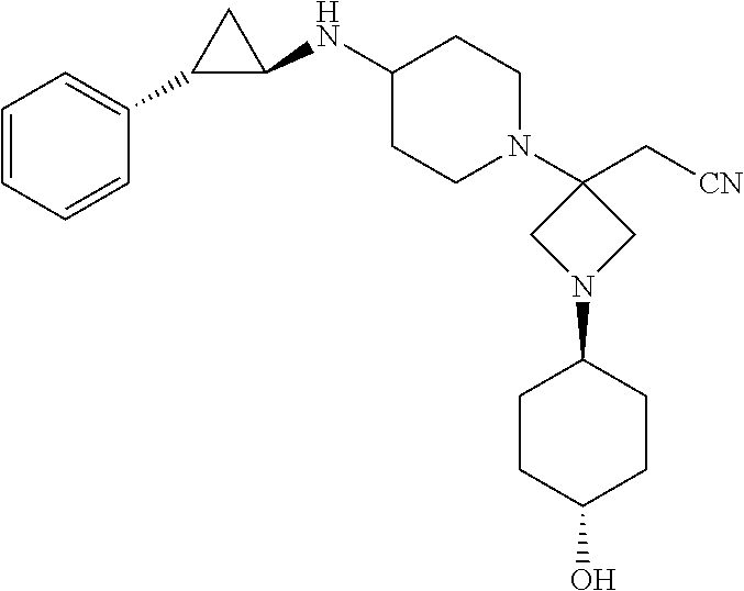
C1(NC2C(C3=CC=CC=C3)C2)CCN(C2(C[CN])CN(C3CCC(O)CC3)C2)CC1
